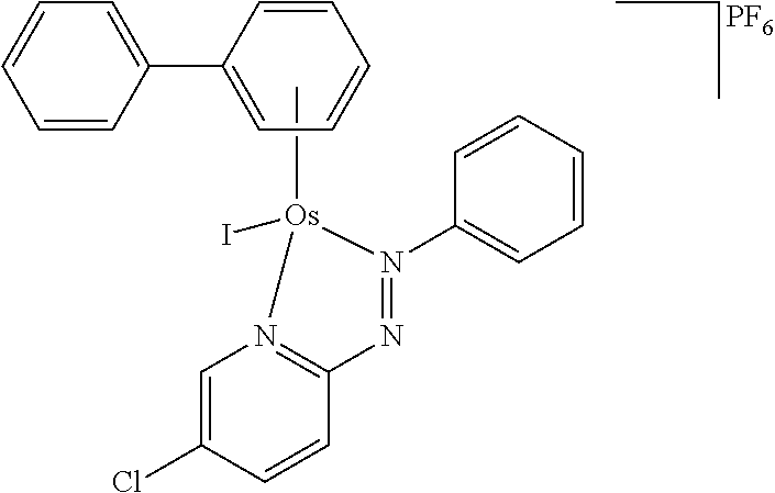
[PF6].C[Os]1(I)N2=C(C=CC(Cl)=C2)N=N1C1=CC=CC=C1.C1(C2=CC=CC=C2)=CC=CC=C1
